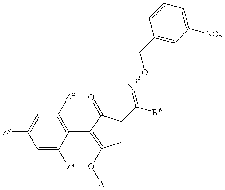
C1=C([Ze])C(C2=C(O[A])CC(C([R6])=NOCC3=CC([NO2])=CC=C3)C2=O)=C([Za])C=C1[Zc]
